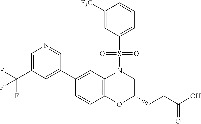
C1(C2=CC(C(F)(F)F)=CN=C2)=CC2=C(C=C1)OC(CCC(O)=O)CN2S(=O)(=O)C1=CC=CC([F3C])=C1
